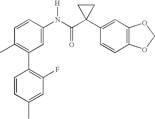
C1=C(N(C(C2(C3=CC4=C(C=C3)OCO4)CC2)=O)[H])C=CC(C)=C1C1=C(F)C=C(C)C=C1
